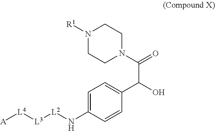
C1=C(N[L2][L3][L4][A])C=CC(C(C(N2CCN([R1])CC2)=O)O)=C1
